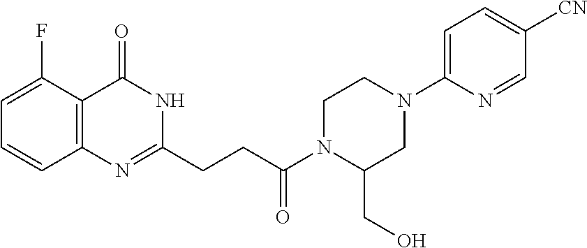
C12=C(C(=O)NC(CCC(N3C(CO)CN(C4=CC=C([CN])C=N4)CC3)=O)=N1)C(F)=CC=C2
